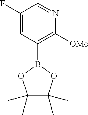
C1(F)=CC(B2OC(C)(C)C(C)(C)O2)=C([OMe])N=C1
